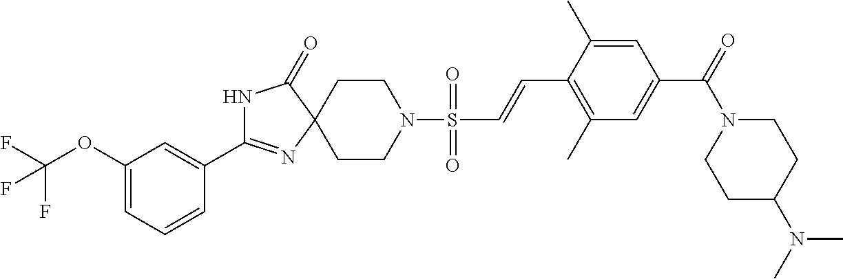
C1(OC(F)(F)F)=CC=CC(C2=NC3(C(=O)N2)CCN(S(C=CC2=C(C)C=C(C(=O)N4CCC(N(C)C)CC4)C=C2C)(=O)=O)CC3)=C1
